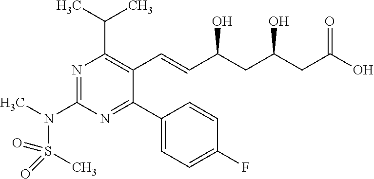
N1=C(N(C)S(=O)(C)=O)N=C(C2=CC=C(F)C=C2)C(C=CC(CC(CC(O)=O)O)O)=C1C(C)C
